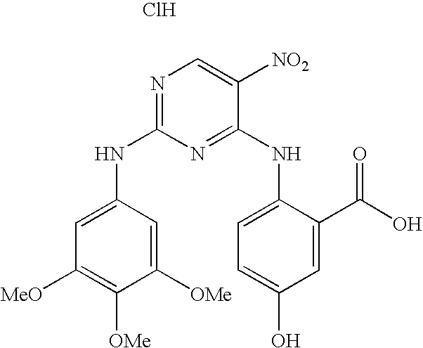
N1=C(NC2=CC([MeO])=C([OMe])C([OMe])=C2)N=C(NC2=CC=C(O)C=C2C(O)=O)C([NO2])=C1.Cl
